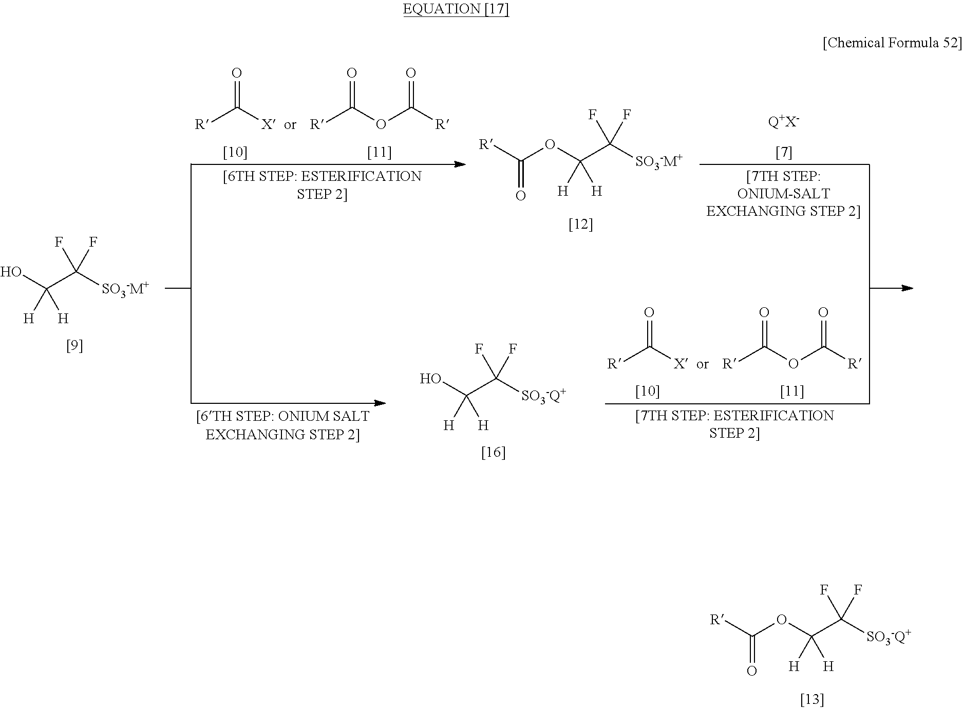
[R]C(OC(C([SO3-Q+])(F)F)([H])[H])=O.OC(C([SO3-M+])(F)F)([H])[H].[R]C(OC(C([SO3-M+])(F)F)([H])[H])=O.OC(C([SO3-Q+])(F)F)([H])[H].[R]C([X])=O.[R]C(OC([R])=O)=O.[R]C([X])=O.[R]C(OC([R])=O)=O.[Q+X-]
